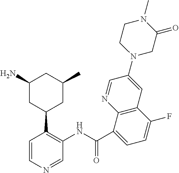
C1=CN=CC(NC(=O)C2=CC=C(F)C3=C2N=CC(N2CC(=O)N(C)CC2)=C3)=C1C1CC(C)CC(N)C1
